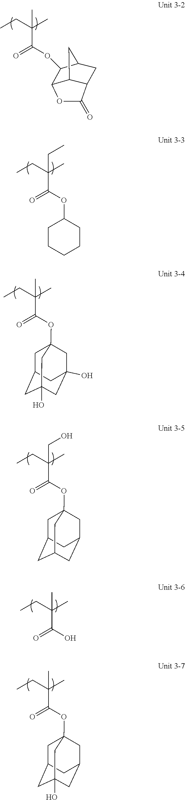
C(C(C)(CC)C)(=O)OC1C2C3C(CC1C3)C(=O)O2.C(C(C)(CC)CC)(=O)OC1CCCCC1.C(C(C)(CC)CO)(=O)OC12CC3CC(CC(C1)C3)C2.C(C(C)(CC)C)(=O)O.C(C(C)(CC)C)(=O)OC12CC3CC(O)(CC(C1)C3)C2.C(C(C)(CC)C)(=O)OC12CC3CC(O)(CC(O)(C1)C3)C2
